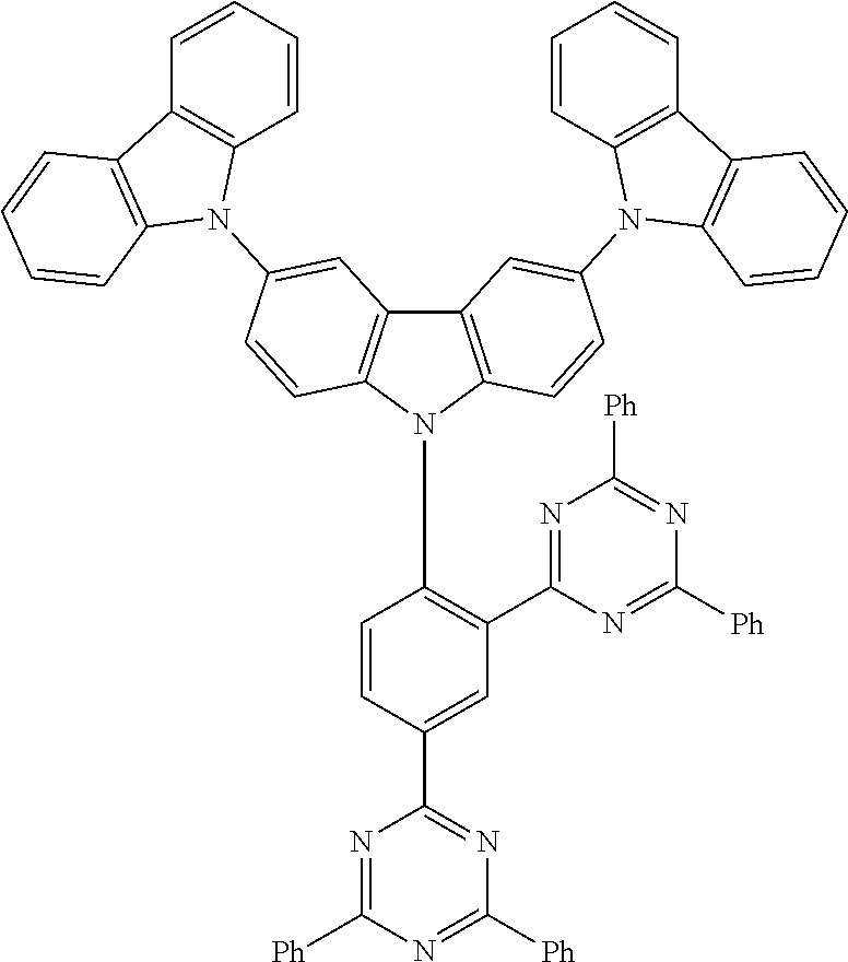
C1=C(C2=NC([Ph])=NC([Ph])=N2)C=CC(N2C3=C(C4=C2C=CC(N2C5=C(C6=C2C=CC=C6)C=CC=C5)=C4)C=C(N2C4=C(C5=C2C=CC=C5)C=CC=C4)C=C3)=C1C1=NC([Ph])=NC([Ph])=N1
